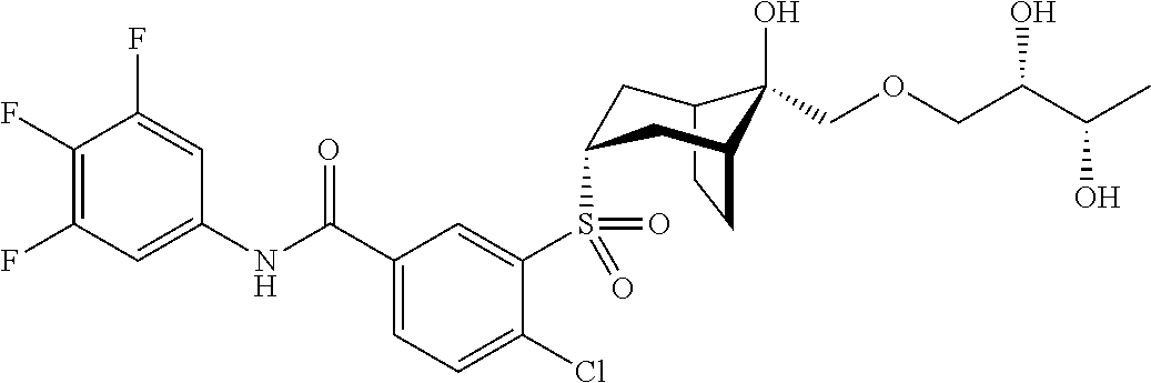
C12CCC(CC(S(C3=CC(C(NC4=CC(F)=C(F)C(F)=C4)=O)=CC=C3Cl)(=O)=O)C1)C2(O)COCC(C(C)O)O
